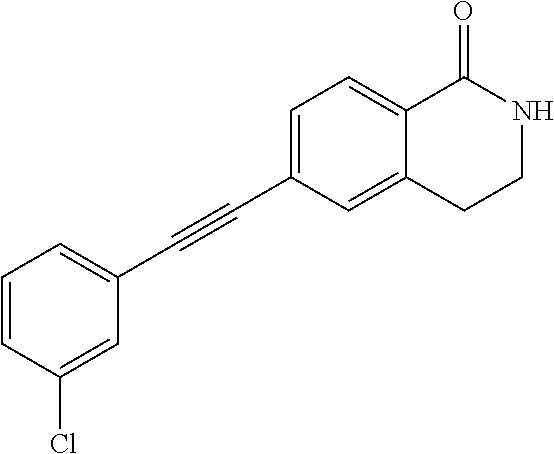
C1=CC(Cl)=CC(C#CC2=CC=C3C(=C2)CCNC3=O)=C1
